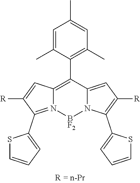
C1=C(C)C(C2=C3N(=C(C4=CC=CS4)C([R])=C3)[BF2]N3C2=CC([R])=C3C2=CC=CS2)=C(C)C=C1C
